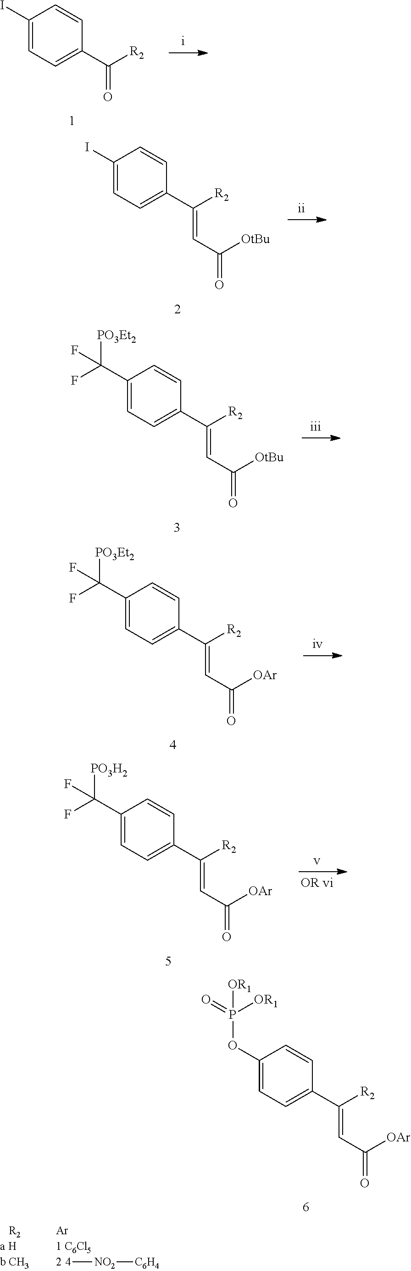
C1(OP(=O)([OR1])[OR1])=CC=C(C([R2])=CC(=O)[OAr])C=C1.[4][NO2][C6H4].C1(I)=CC=C(C([R2])=O)C=C1.C1(I)=CC=C(C([R2])=CC(=O)[OtBu])C=C1.C1(C(F)([PO3Et2])F)=CC=C(C([R2])=CC(=O)[OtBu])C=C1.C1(C(F)([PO3Et2])F)=CC=C(C([R2])=CC(=O)[OAr])C=C1.C1(C(F)([PO3H2])F)=CC=C(C([R2])=CC(=O)[OAr])C=C1
